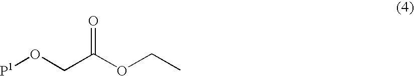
O(CC(OCC)=O)[P1]
